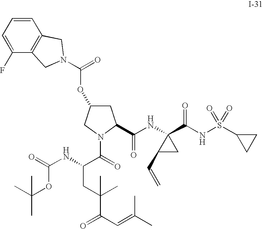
C1=CC=C(F)C2=C1CN(C(=O)OC1CC(C(NC3(C(NS(C4CC4)(=O)=O)=O)CC3C=C)=O)N(C(=O)C(NC(=O)OC(C)(C)C)CC(C(C=C(C)C)=O)(C)C)C1)C2
